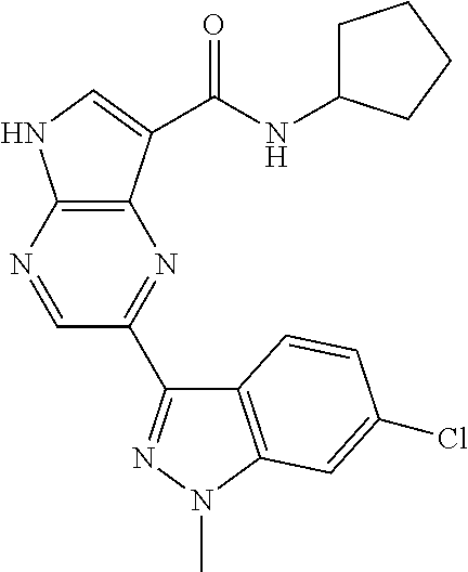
C12=C(N=CC(C3=NN(C)C4=C3C=CC(Cl)=C4)=N1)NC=C2C(=O)NC1CCCC1
